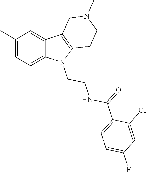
C1(C)=CC=C2C(=C1)C1=C(N2CCNC(C2=CC=C(F)C=C2Cl)=O)CCN(C)C1
